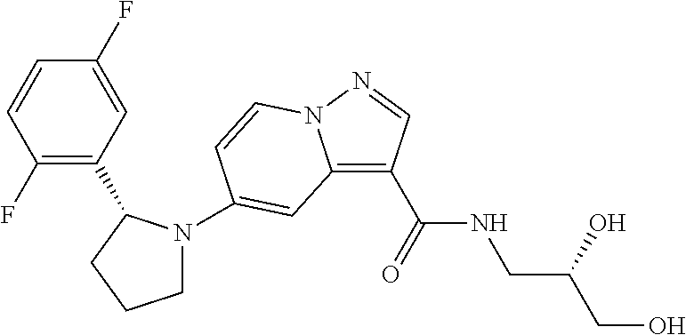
C12=C(C(NCC(CO)O)=O)C=NN1C=CC(N1CCCC1C1=C(F)C=CC(F)=C1)=C2
